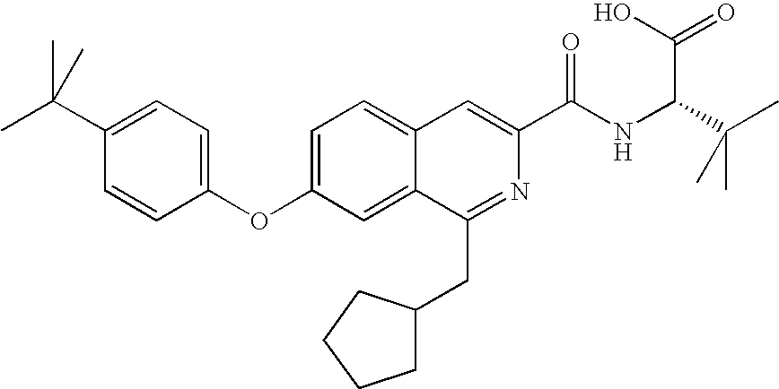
C1=C(OC2=CC=C(C(C)(C)C)C=C2)C=C2C(=C1)C=C(C(NC(C(C)(C)C)C(=O)O)=O)N=C2CC1CCCC1
